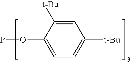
POC1=CC=C([t-Bu])C=C1[t-Bu]
